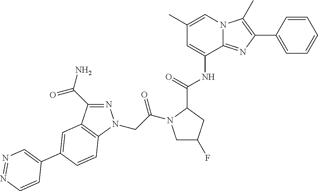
N1=C(C(N)=O)C2=C(N1CC(=O)N1CC(F)CC1C(=O)NC1=CC(C)=CN3C1=NC(C1=CC=CC=C1)=C3C)C=CC(C1=CN=NC=C1)=C2
